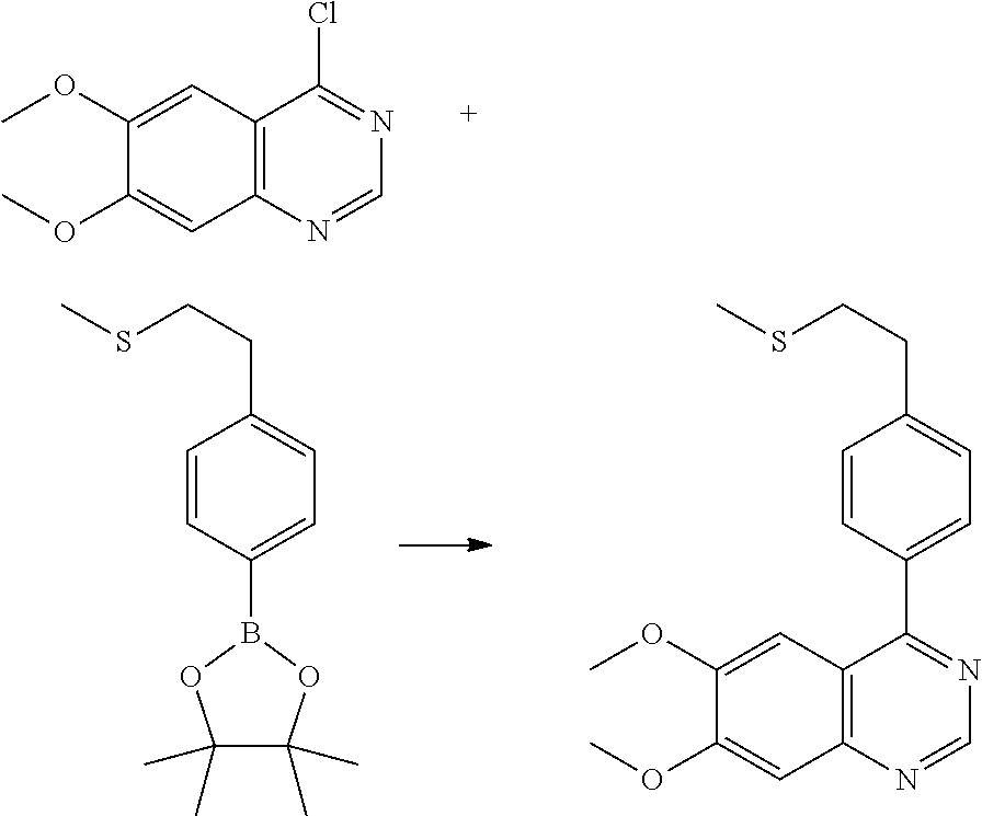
C12=C(N=CN=C1Cl)C=C(OC)C(OC)=C2.C1=CC(B2OC(C)(C)C(C)(C)O2)=CC=C1CCSC.C1=CC(C2=NC=NC3=C2C=C(OC)C(OC)=C3)=CC=C1CCSC
